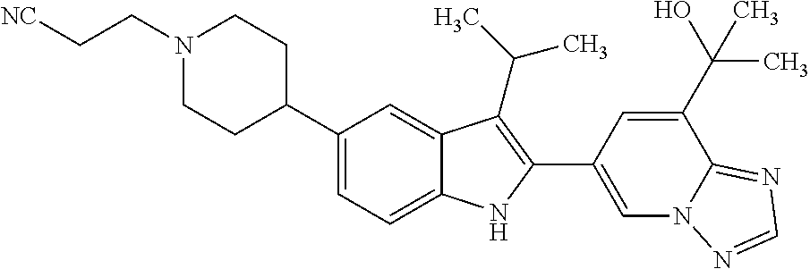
N1(CC[NC])CCC(C2=CC=C3C(=C2)C(C(C)C)=C(C2=CN4C(=NC=N4)C(C(O)(C)C)=C2)N3)CC1
